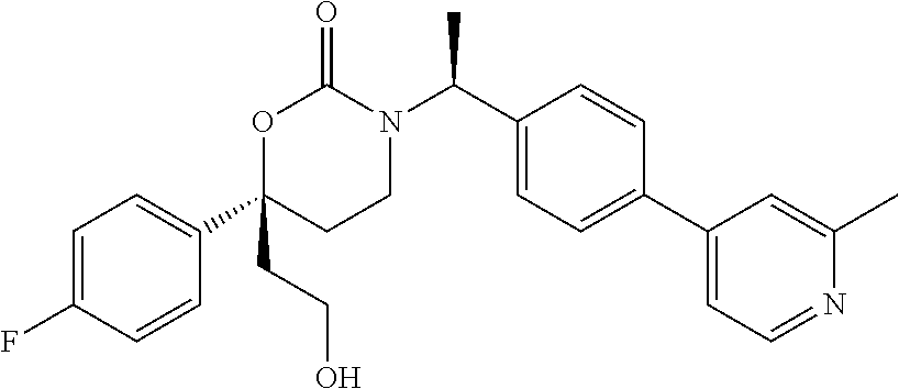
C1=C(F)C=CC(C2(CCO)CCN(C(C3=CC=C(C4=CC=NC(C)=C4)C=C3)C)C(=O)O2)=C1
